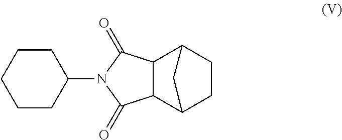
C1CC2C3C(C1C2)C(=O)N(C1CCCCC1)C3=O
